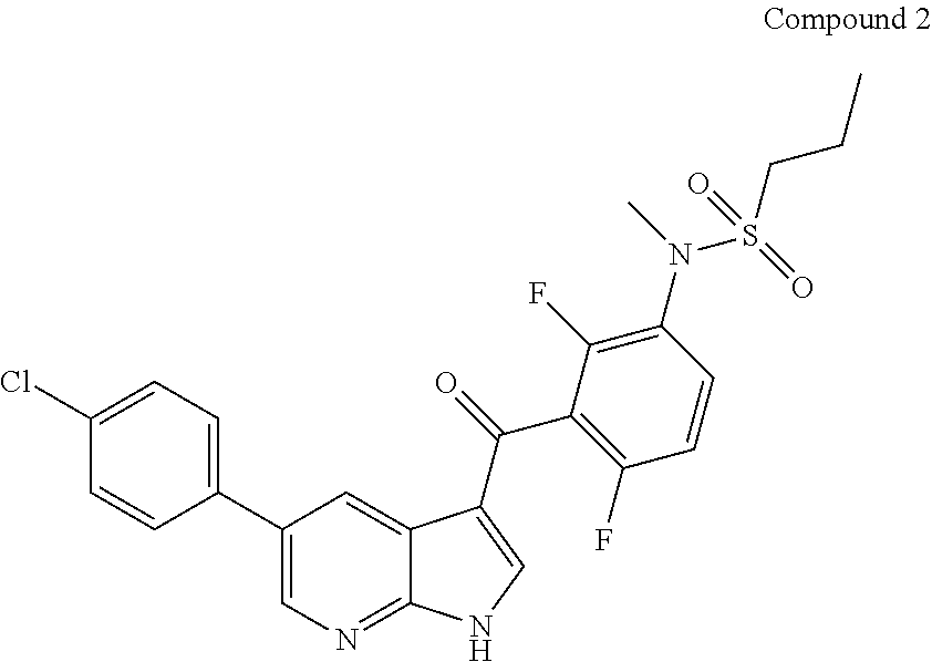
C1(Cl)=CC=C(C2=CN=C3C(=C2)C(C(C2=C(F)C=CC(N(S(CCC)(=O)=O)C)=C2F)=O)=CN3)C=C1
